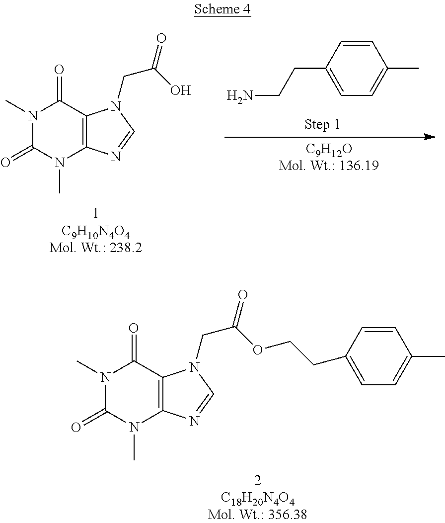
N1(C)C(=O)N(C)C2=C(C1=O)N(CC(O)=O)C=N2.C1=CC(CCN)=CC=C1C.N1(C)C(=O)N(C)C2=C(C1=O)N(CC(OCCC1=CC=C(C)C=C1)=O)C=N2
